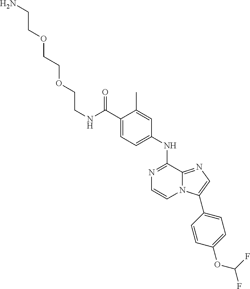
N1=C(NC2=CC=C(C(NCCOCCOCCN)=O)C(C)=C2)C2=NC=C(C3=CC=C(OC(F)F)C=C3)N2C=C1
